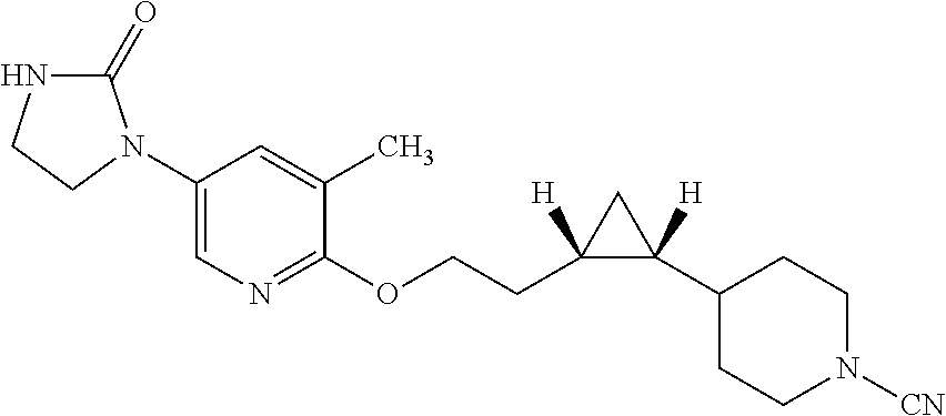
C1(N2C(=O)NCC2)=CN=C(OCCC2([H])C([H])(C3CCN([CN])CC3)C2)C(C)=C1
